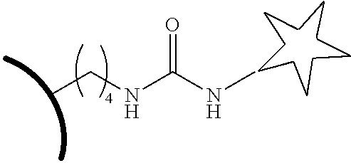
N(CC)C(NC)=O
